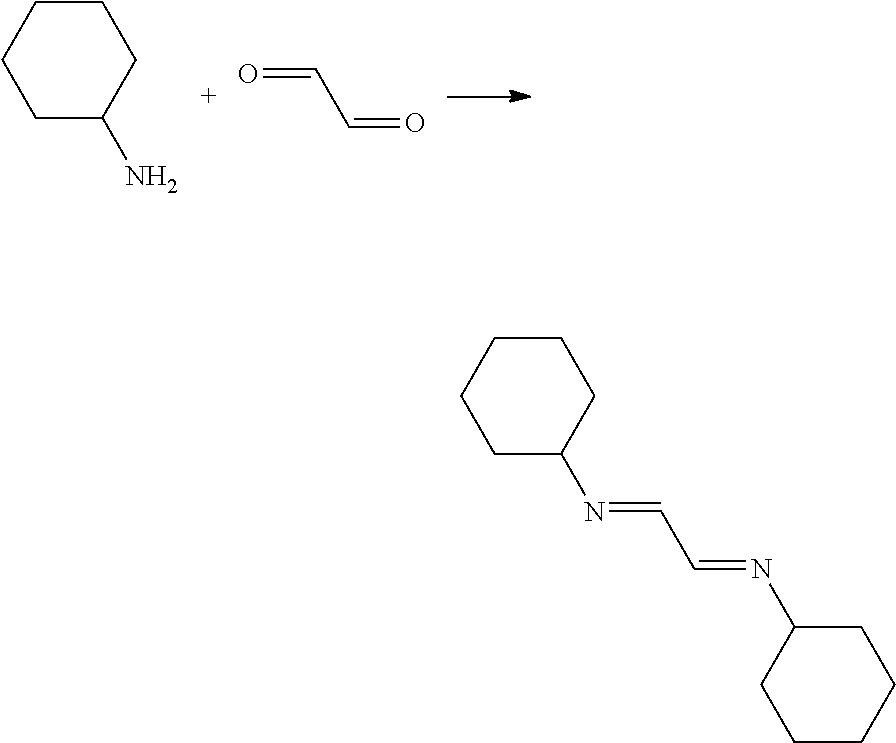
C1CCCC(N)C1.O=CC=O.N(=CC=NC1CCCCC1)C1CCCCC1
